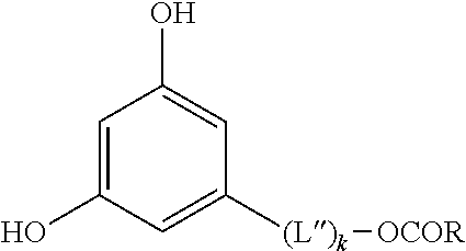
C1=C(O)C=C([(L)k][OCOR])C=C1O
